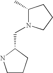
C1CCC(CN2C(C)CCC2)N1
